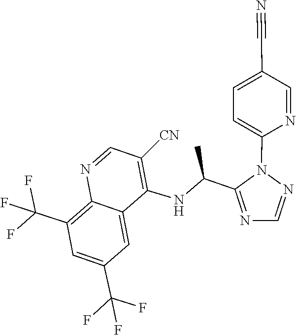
N1=CN=C(C(NC2=C([CN])C=NC3=C(C(F)(F)F)C=C(C(F)(F)F)C=C32)C)N1C1=CC=C(C#N)C=N1
